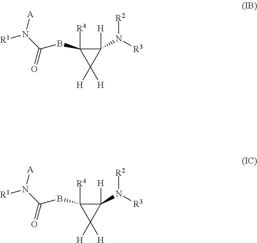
C1([H])(N([R2])[R3])C([R4])(BC(N([R1])[A])=O)C1([H])[H].C1([H])(N([R2])[R3])C([R4])(BC(N([R1])[A])=O)C1([H])[H]
